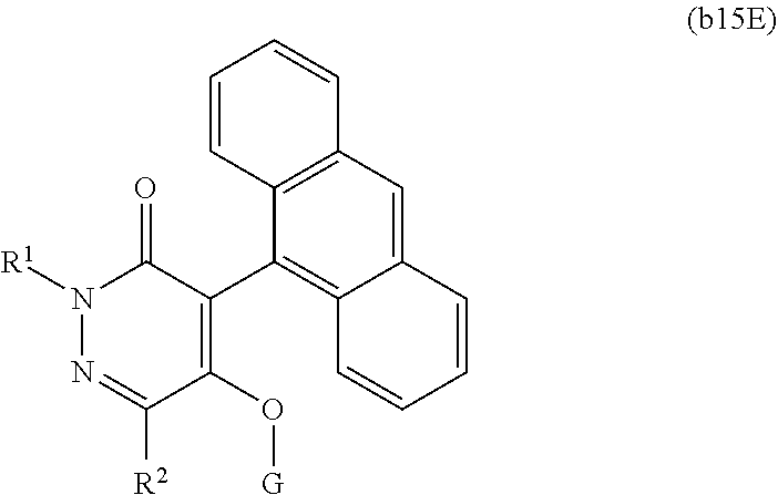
O=C1N([R1])N=C([R2])C(O[G])=C1C1=C2C(=CC3=C1C=CC=C3)C=CC=C2
